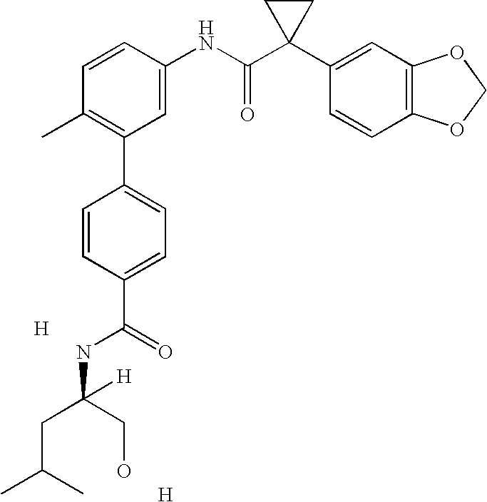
C1=CC(NC(C2(C3=CC4=C(C=C3)OCO4)CC2)=O)=CC(C2=CC=C(C(=O)NC(CC(C)C)(CO)[H])C=C2)=C1C.[H].[H]
